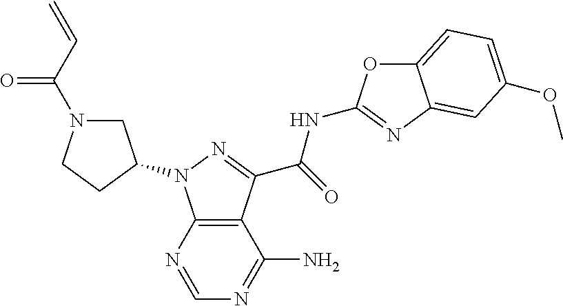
C12=C(N=CN=C1N)N(C1CN(C(C=C)=O)CC1)N=C2C(=O)NC1=NC2=CC(OC)=CC=C2O1
